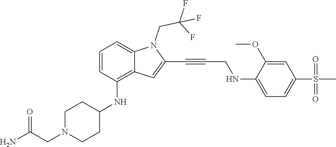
C(C#CC1=CC2=C(NC3CCN(CC(N)=O)CC3)C=CC=C2N1CC(F)(F)F)NC1=CC=C(S(C)(=O)=O)C=C1OC
